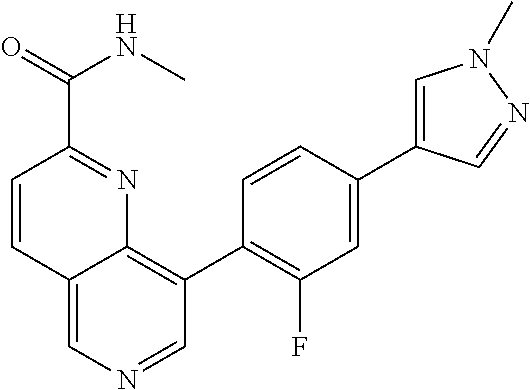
C12=CN=CC(C3=C(F)C=C(C4=CN(C)N=C4)C=C3)=C1N=C(C(=O)NC)C=C2
